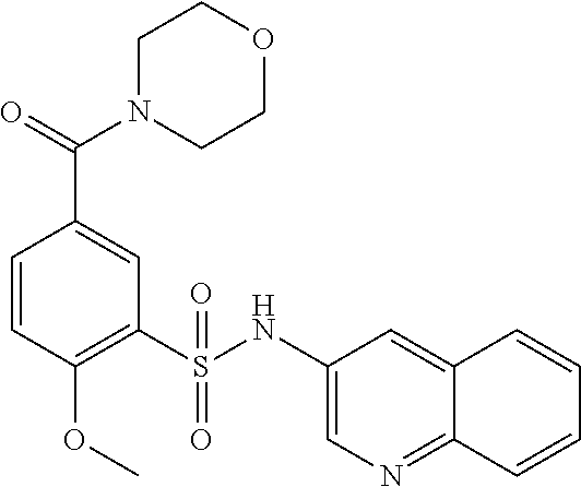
C1=CC(OC)=C(S(=O)(=O)NC2=CN=C3C(=C2)C=CC=C3)C=C1C(=O)N1CCOCC1
